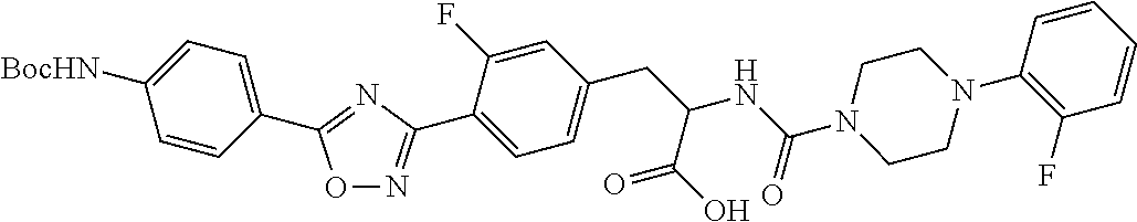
O1N=C(C2=CC=C(CC(NC(N3CCN(C4=C(F)C=CC=C4)CC3)=O)C(O)=O)C=C2F)N=C1C1=CC=C([BocHN])C=C1
